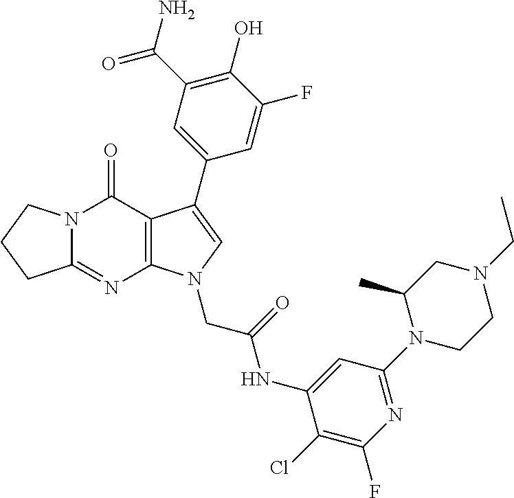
C12=NC3=C(C(=O)N1CCC2)C(C1=CC(C(N)=O)=C(O)C(F)=C1)=CN3CC(NC1=CC(N2CCN(CC)CC2C)=NC(F)=C1Cl)=O
